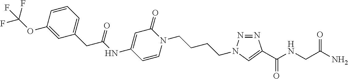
NC(CNC(C1=CN(CCCCN2C(=O)C=C(NC(CC3=CC=CC(OC(F)(F)F)=C3)=O)C=C2)N=N1)=O)=O
